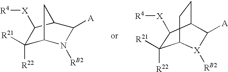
C1([R21])([R22])C2N([RB2])C([A])C(C1[X][R4])C2.C1([R21])([R22])C([X][R4])C2CCC1[X]([RB2])C2[A]
